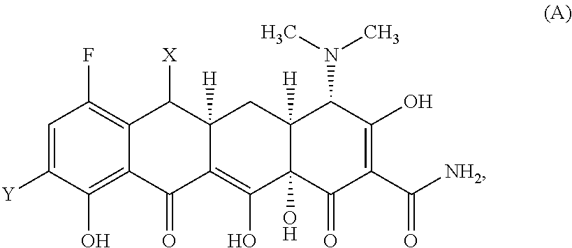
C1=C([Y])C(O)=C2C(=C1F)C([X])C1([H])C(=C(O)C3(O)C([H])(C1)C(N(C)C)C(O)=C(C([NH2])=O)C3=O)C2=O
